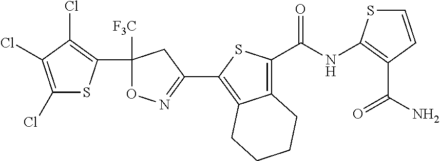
C1(Cl)=C(Cl)C(Cl)=C(C2([F3C])ON=C(C3=C4C(=C(C(=O)NC5=C(C(=O)N)C=CS5)S3)CCCC4)C2)S1
